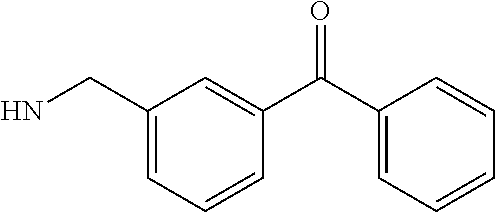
C1(CN)=CC=CC(C(C2=CC=CC=C2)=O)=C1
